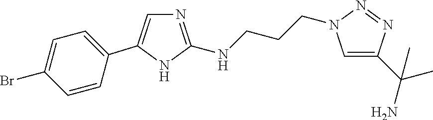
N1=C(NCCCN2C=C(C(C)(N)C)N=N2)NC(C2=CC=C(Br)C=C2)=C1
